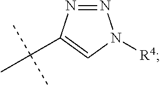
N1=NC(C(C)(C)C)=CN1[R4]
